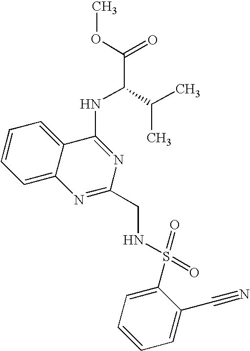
C1=CC=C2C(=C1)C(NC(C(C)C)C(=O)OC)=NC(CNS(C1=CC=CC=C1C#N)(=O)=O)=N2
